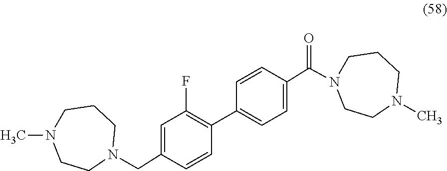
C1=C(CN2CCCN(C)CC2)C=CC(C2=CC=C(C(N3CCCN(C)CC3)=O)C=C2)=C1F
